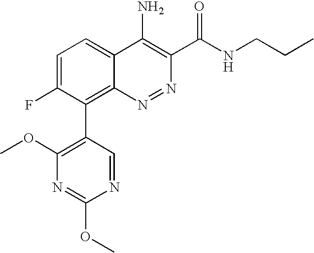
N1=CC(C2=C3C(=CC=C2F)C(N)=C(C(NCCC)=O)N=N3)=C(OC)N=C1OC
